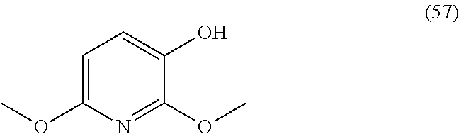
C1=C(OC)N=C(OC)C(O)=C1
